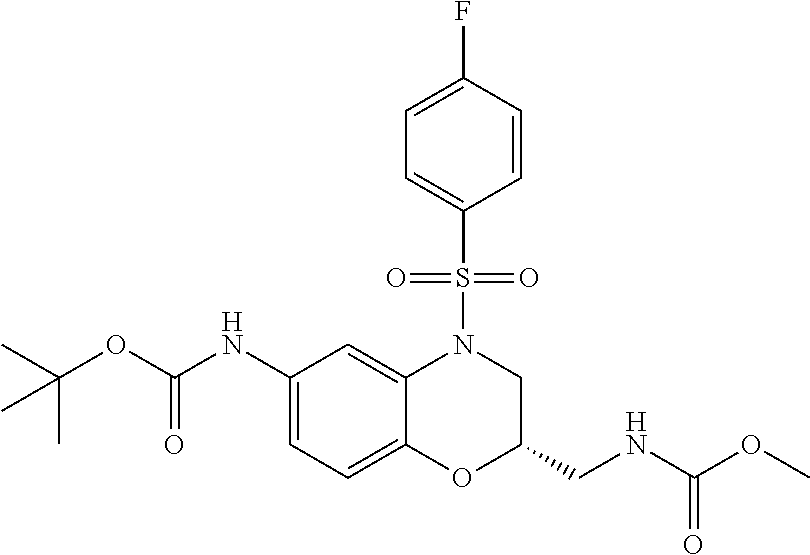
C1(NC(OC(C)(C)C)=O)=CC=C2C(=C1)N(S(C1=CC=C(F)C=C1)(=O)=O)CC(CNC(OC)=O)O2
